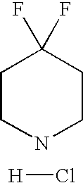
C1CNCCC1(F)F.[H]Cl
